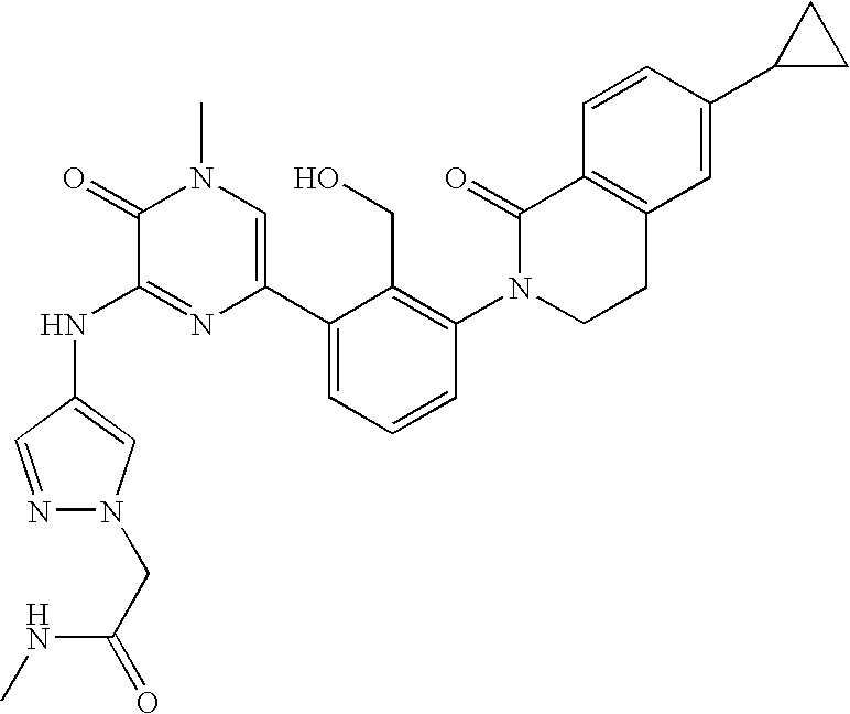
N(C1=NC(C2=CC=CC(N3CCC4=C(C3=O)C=CC(C3CC3)=C4)=C2CO)=CN(C)C1=O)C1=CN(CC(NC)=O)N=C1
